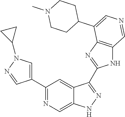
C1(C2=CN(C3CC3)N=C2)=NC=C2C(=C1)C(C1=NC3=C(N1)C=NC=C3C1CCN(C)CC1)=NN2
